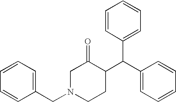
C1(C(C2C(=O)CN(CC3=CC=CC=C3)CC2)C2=CC=CC=C2)=CC=CC=C1
